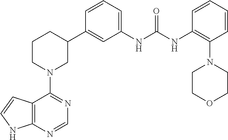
C12=C(N=CN=C1N1CC(C3=CC(NC(NC4=C(N5CCOCC5)C=CC=C4)=O)=CC=C3)CCC1)NC=C2
